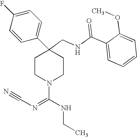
C1=C(F)C=CC(C2(CNC(C3=CC=CC=C3OC)=O)CCN(C(NCC)=NC#N)CC2)=C1
